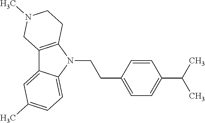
C12=C(N(CCC3=CC=C(C(C)C)C=C3)C3=CC=C(C)C=C13)CCN(C)C2
